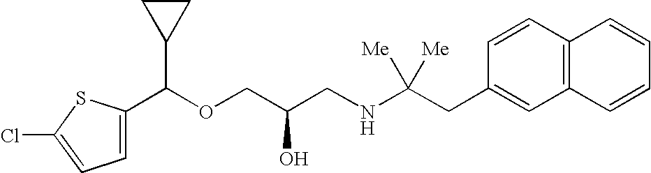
C1(C(OCC(CNC(CC2=CC3=C(C=C2)C=CC=C3)([Me])[Me])O)C2CC2)=CC=C(Cl)S1
